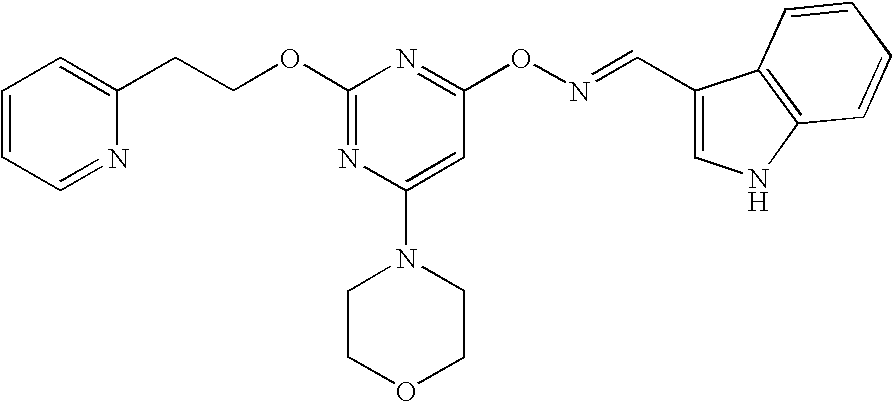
C(OC1=NC(N2CCOCC2)=CC(ON=CC2=CNC3=C2C=CC=C3)=N1)CC1=CC=CC=N1
